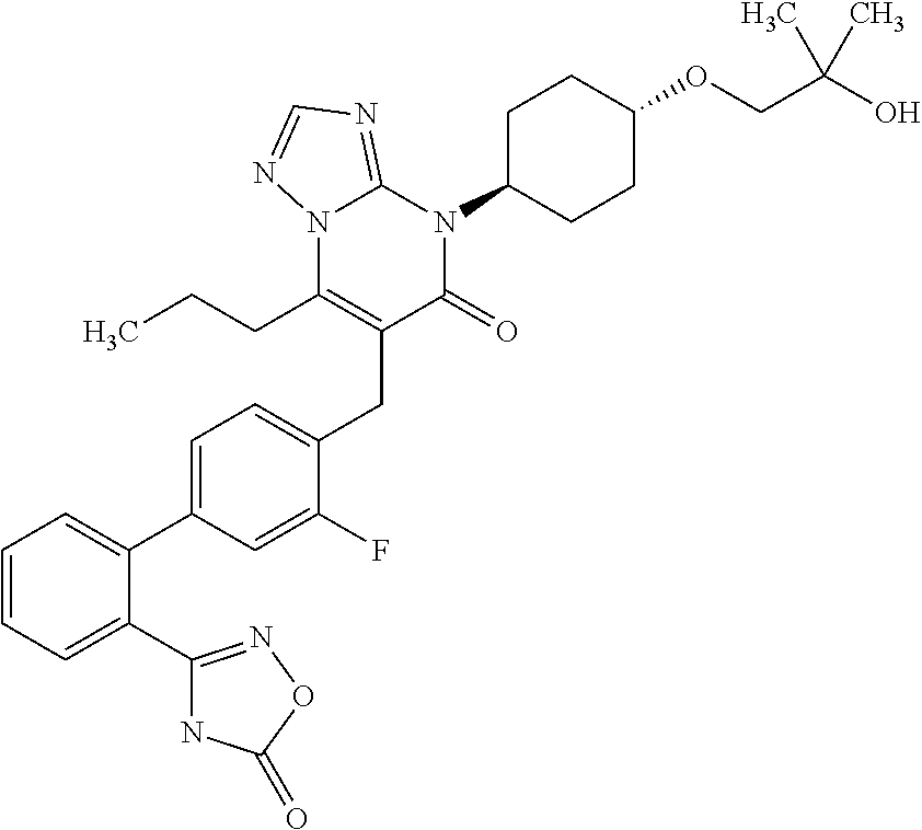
C1=CC=C(C2=NOC(=O)N2)C(C2=CC=C(CC3=C(CCC)N4C(=NC=N4)N(C4CCC(OCC(O)(C)C)CC4)C3=O)C(F)=C2)=C1
